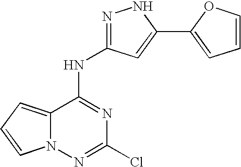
C12=CC=CN1N=C(Cl)N=C2NC1=NNC(C2=CC=CO2)=C1
